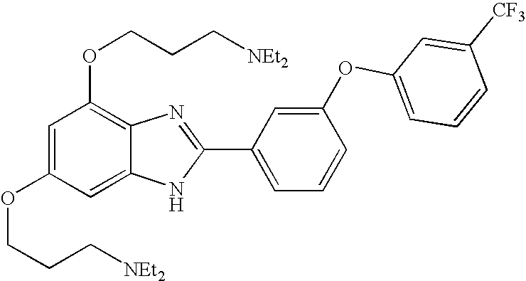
C1=C(OCCC[NEt2])C=C2C(=C1OCCC[NEt2])N=C(C1=CC=CC(OC3=CC=CC([CF3])=C3)=C1)N2
